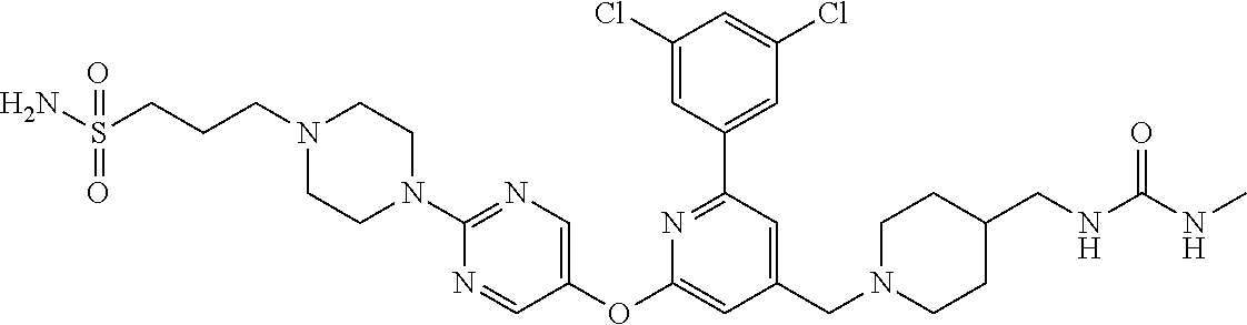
C1(Cl)=CC(C2=NC(OC3=CN=C(N4CCN(CCCS(N)(=O)=O)CC4)N=C3)=CC(CN3CCC(CNC(=O)NC)CC3)=C2)=CC(Cl)=C1
